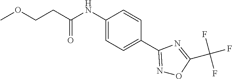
COCCC(NC1=CC=C(C2=NOC(C(F)(F)F)=N2)C=C1)=O
